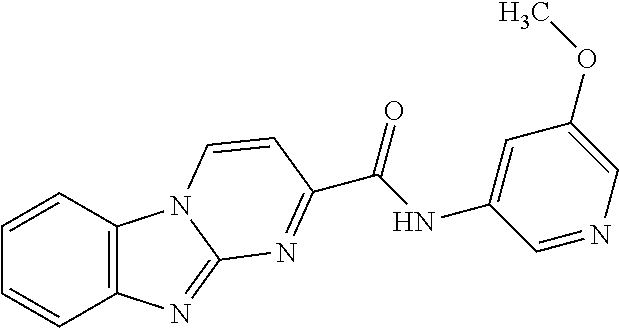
C12=C(C=CC=C1)N1C(=N2)N=C(C(NC2=CC(OC)=CN=C2)=O)C=C1
